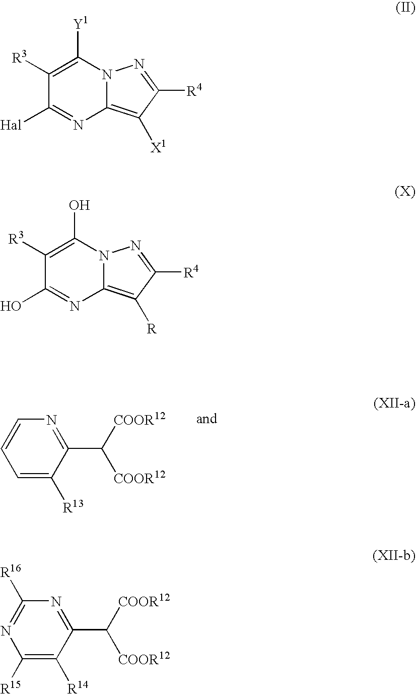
C1=CC=C([R13])C(C([COOR12])[COOR12])=N1.C1([Hal])=NC2=C([X1])C([R4])=NN2C([Y1])=C1[R3].C1(O)=NC2=C([R])C([R4])=NN2C(O)=C1[R3].C1([R16])=NC([R15])=C([R14])C(C([COOR12])[COOR12])=N1
